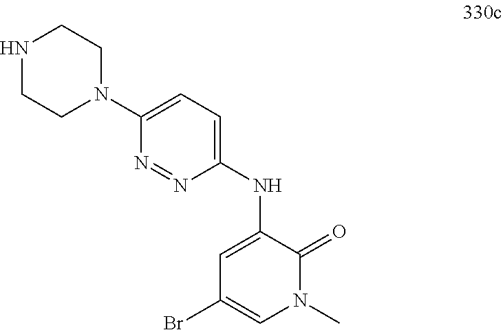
C1=C(NC2=CC=C(N3CCNCC3)N=N2)C(=O)N(C)C=C1Br
